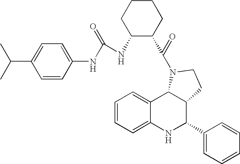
C12=CC=CC=C1NC(C1=CC=CC=C1)C1C2N(C(=O)C2CCCCC2NC(NC2=CC=C(C(C)C)C=C2)=O)CC1
